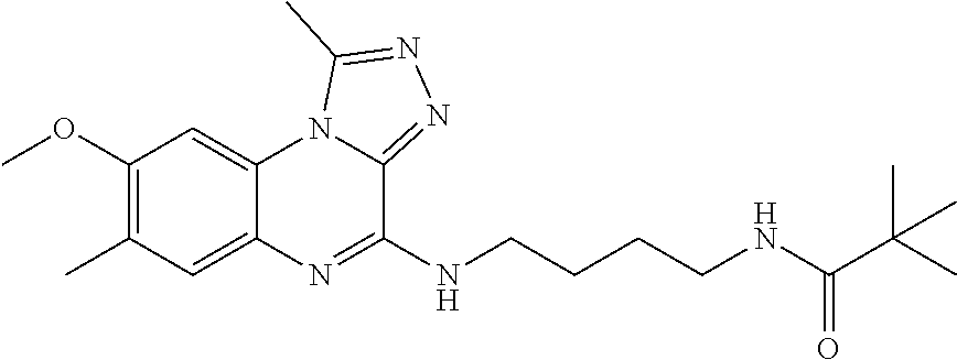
C1(OC)=C(C)C=C2C(=C1)N1C(=NN=C1C)C(NCCCCNC(C(C)(C)C)=O)=N2
